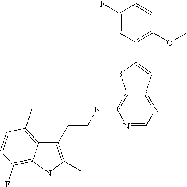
C1(CCNC2=C3C(=NC=N2)C=C(C2=C(OC)C=CC(F)=C2)S3)=C(C)NC2=C(F)C=CC(C)=C12
